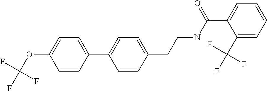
C1=CC(C2=CC=C(CCNC(C3=CC=CC=C3C(F)(F)F)=O)C=C2)=CC=C1OC(F)(F)F
